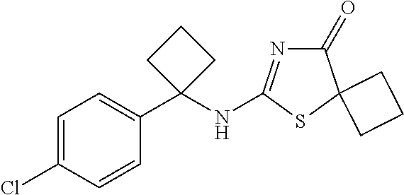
C1=C(Cl)C=CC(C2(NC3=NC(=O)C4(S3)CCC4)CCC2)=C1
